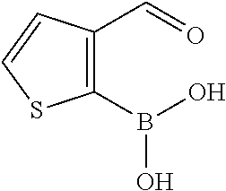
C1(C=O)=C(B(O)O)SC=C1
